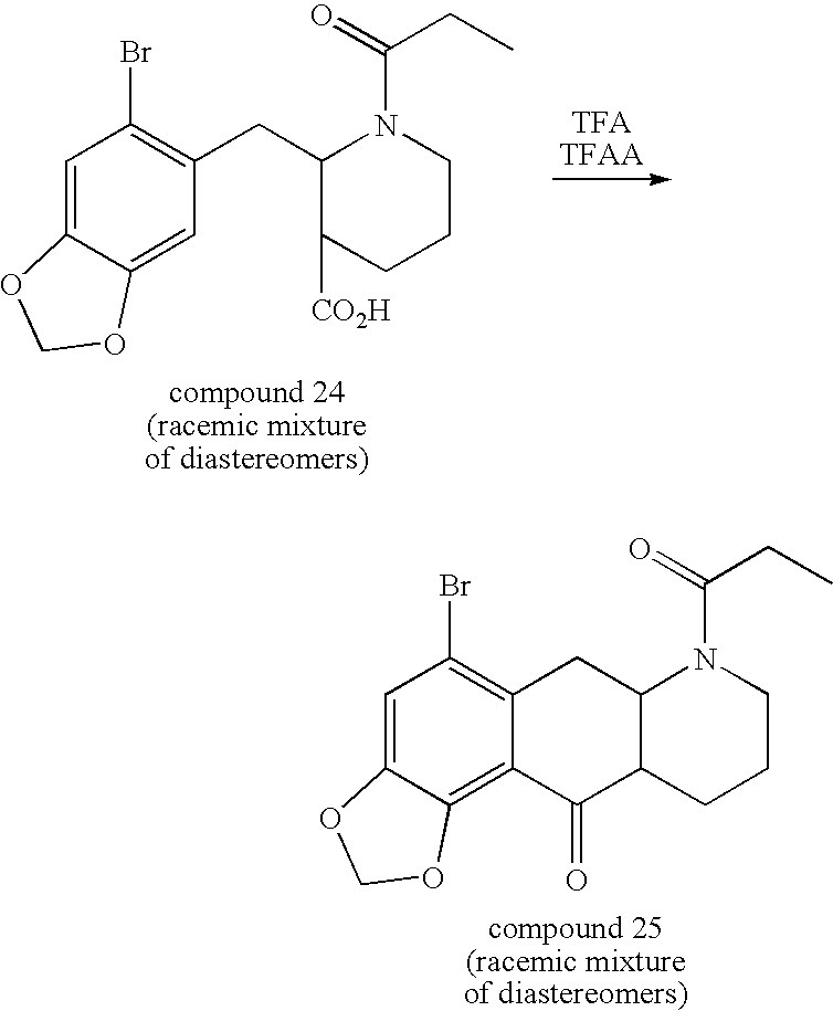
C1=C2C(=C3C(=C1Br)CC1C(CCCN1C(=O)CC)C3=O)OCO2.C1=C2C(=CC(CC3C([CO2H])CCCN3C(=O)CC)=C1Br)OCO2
